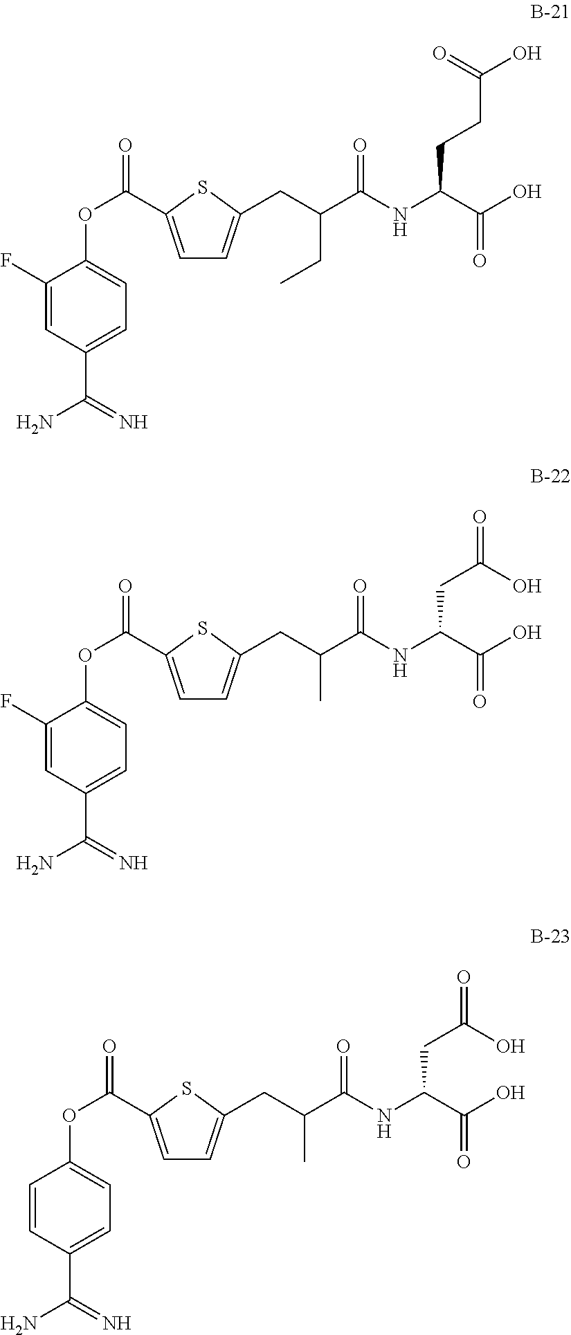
C1(F)=CC(C(N)=N)=CC=C1OC(=O)C1=CC=C(CC(C(NC(C(O)=O)CCC(O)=O)=O)CC)S1.C1=CC(C(N)=N)=CC=C1OC(=O)C1=CC=C(CC(C(NC(C(O)=O)CC(=O)O)=O)C)S1.C1(F)=CC(C(N)=N)=CC=C1OC(=O)C1=CC=C(CC(C(NC(C(O)=O)CC(=O)O)=O)C)S1
